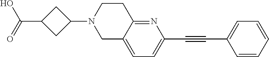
OC(C1CC(N2CC3=CC=C(C#CC4=CC=CC=C4)N=C3CC2)C1)=O
